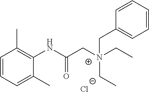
C1=CC=C(C)C(NC(C[N+](CC2=CC=CC=C2)(CC)CC)=O)=C1C.[Cl-]
